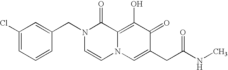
C1=C(CN2C=CN3C(=C(O)C(=O)C(CC(NC)=O)=C3)C2=O)C=CC=C1Cl
